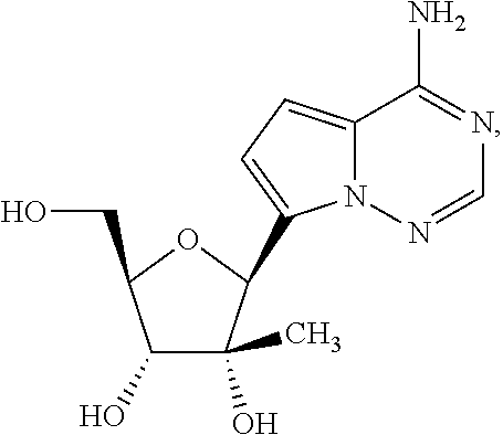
C12=CC=C(C3C(C)(O)C(O)C(CO)O3)N1N=CN=C2N
